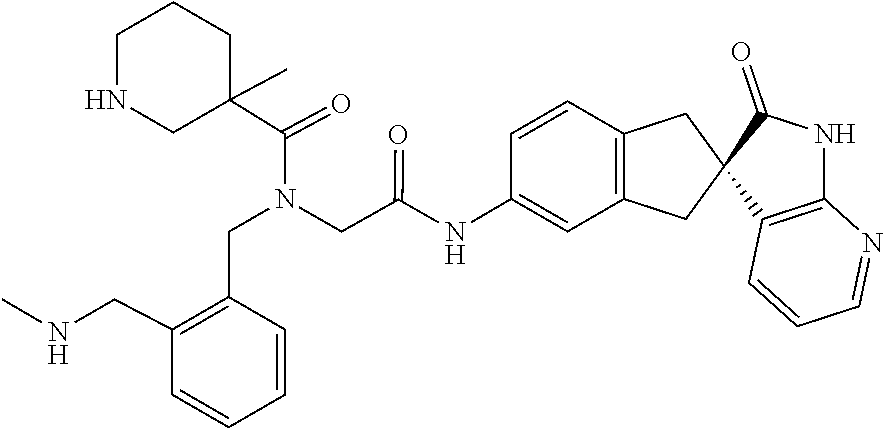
C1C(C(=O)N(CC2=C(CNC)C=CC=C2)CC(=O)NC2=CC3=C(C=C2)CC2(C(=O)NC4=C2C=CC=N4)C3)(C)CCCN1
